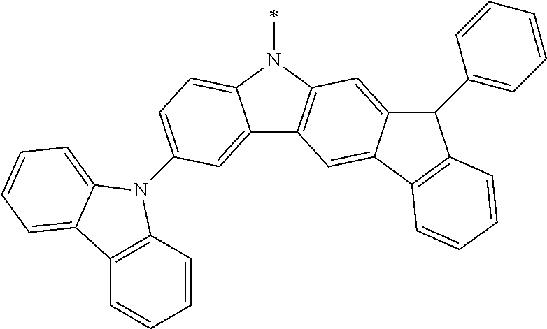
C12=CC(N3C4=C(C=CC=C4)C4=CC=CC=C34)=CC=C1N(C)C1=C2C=C2C(=C1)C(C1=CC=CC=C1)C1=C2C=CC=C1
